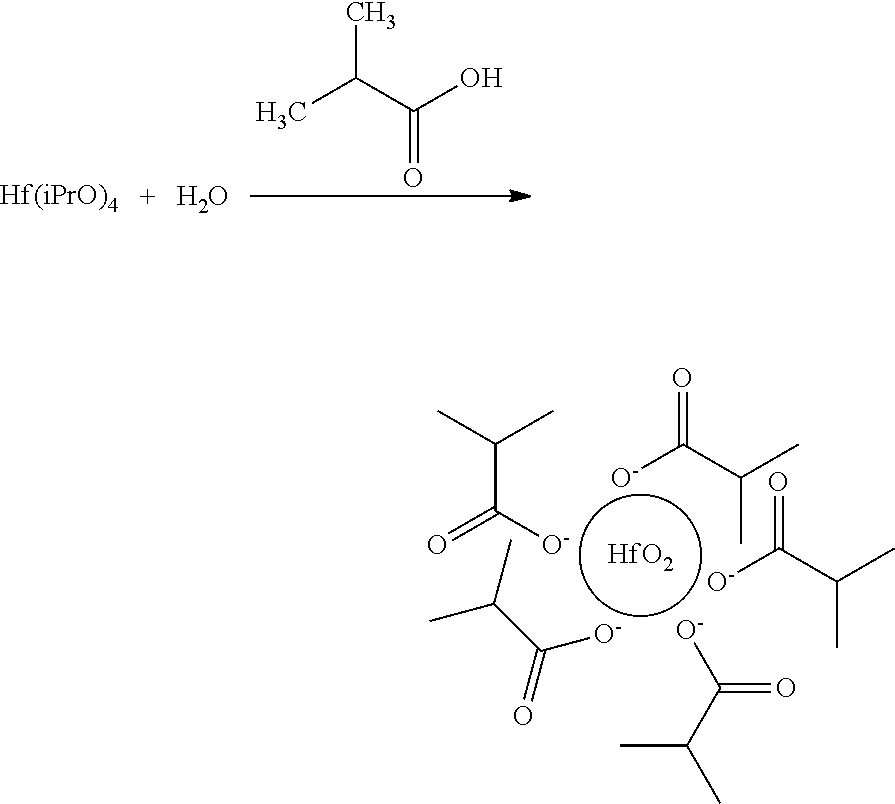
CC(C(O)=O)C.O.C(C([O-])=O)(C)C.O=c(c(C)C)[O-].CC(C([O-])=O)C.O=C(C(C)C)[O-].[O-]C(C(C)C)=O.[HfO2]
